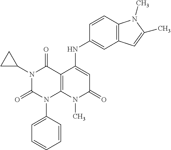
C1(NC2=CC(=O)N(C)C3=C2C(=O)N(C2CC2)C(=O)N3C2=CC=CC=C2)=CC2=C(C=C1)N(C)C(C)=C2
